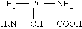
NC([COOH])[CO](C)N
